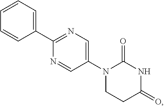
C1(C2=NC=C(N3CCC(=O)NC3=O)C=N2)=CC=CC=C1
